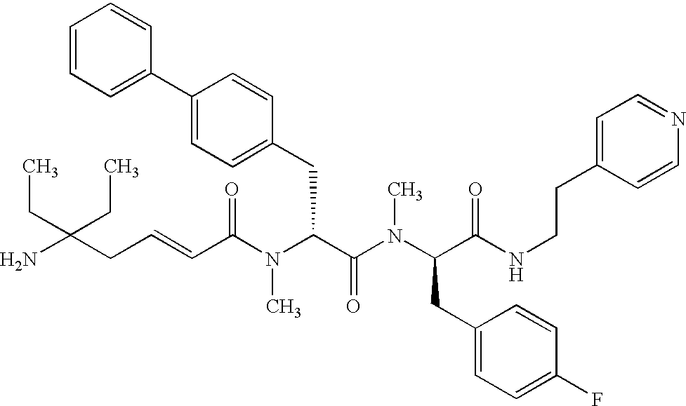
C(C(N(C(C(N(C(C(NCCC1=CC=NC=C1)=O)CC1=CC=C(F)C=C1)C)=O)CC1=CC=C(C2=CC=CC=C2)C=C1)C)=O)=CCC(N)(CC)CC
